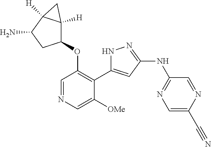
C1=NC=C([OMe])C(C2=CC(NC3=NC=C(C#N)N=C3)=NN2)=C1OC1C2([H])C([H])(C(N)C1)C2
